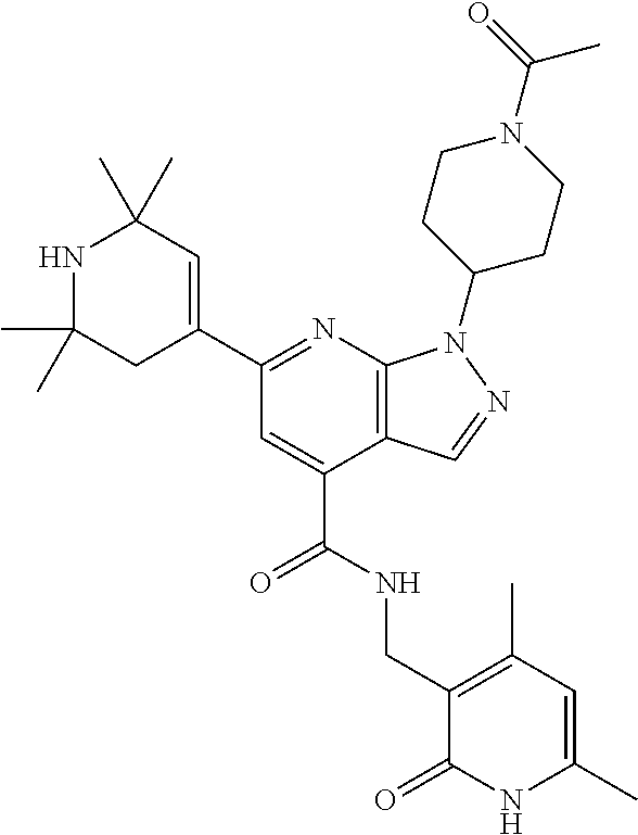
C(C1=CC(C2=CC(C)(C)NC(C)(C)C2)=NC2=C1C=NN2C1CCN(C(C)=O)CC1)(NCC1=C(C)C=C(C)NC1=O)=O
